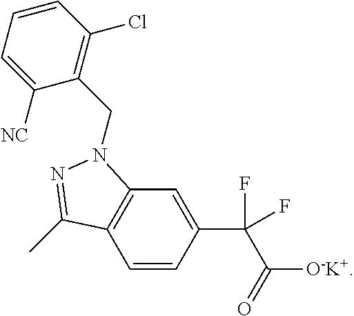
C1=CC(C(C([O-K+])=O)(F)F)=CC2=C1C(C)=NN2CC1=C(Cl)C=CC=C1[NC]
